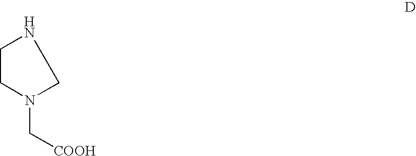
N1CCN(C[COOH])C1
